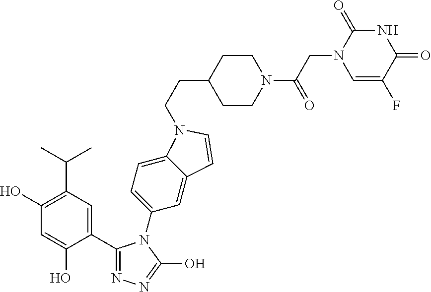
C1(O)=C(C(C)C)C=C(C2=NN=C(O)N2C2=CC=C3C(=C2)C=CN3CCC2CCN(C(CN3C=C(F)C(=O)NC3=O)=O)CC2)C(O)=C1
